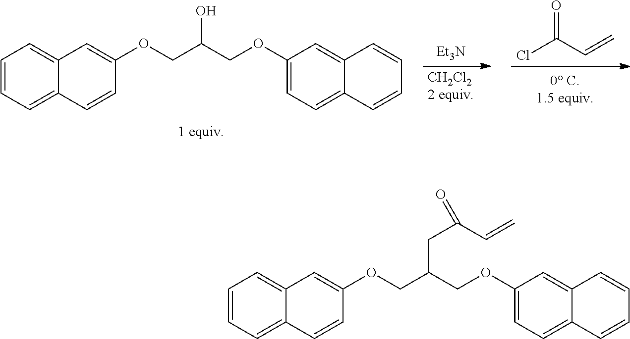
C1=CC=C2C(=C1)C=C(OCC(COC1=CC=C3C(=C1)C=CC=C3)CC(C=C)=O)C=C2.[Et3N].[CH2Cl22 equiv].ClC(C=C)=O.C1=CC=C2C(=C1)C=C(OCC(COC1=CC=C3C(=C1)C=CC=C3)O)C=C2
